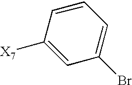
C1=C([X7])C=CC=C1Br
